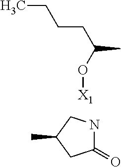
CC(CCCC)O[X1].C1(=O)NCC(C)C1
